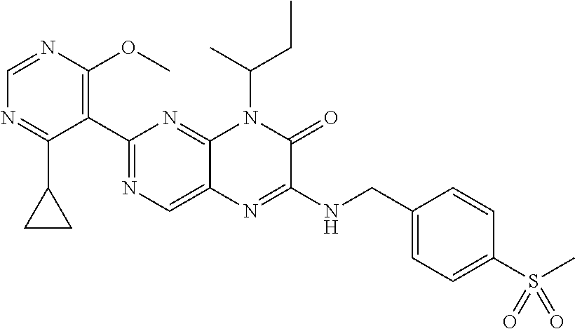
C1(C2=NC=C3C(=N2)N(C(C)CC)C(=O)C(NCC2=CC=C(S(C)(=O)=O)C=C2)=N3)=C(OC)N=CN=C1C1CC1
